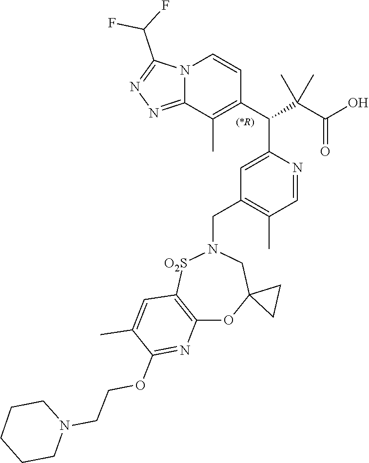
N12C(=NN=C1C(F)F)C(C)=C(C(C(C(O)=O)(C)C)C1=CC(CN3[O2S]C4=C(OC5(C3)CC5)N=C(OCCN3CCCCC3)C(C)=C4)=C(C)C=N1)C=C2
